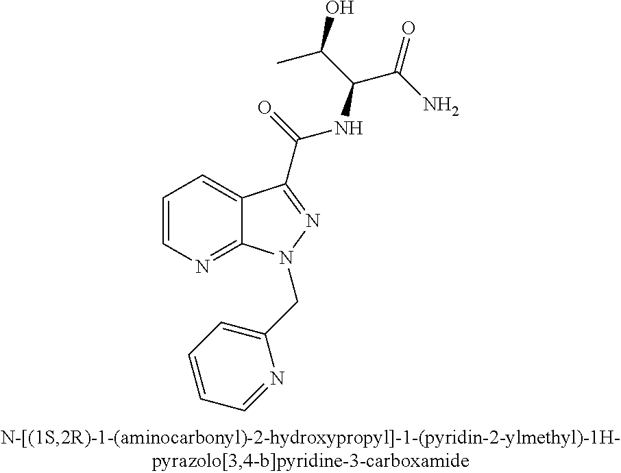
C1=CN=C2C(=C1)C(C(NC(C(O)C)C(=O)N)=O)=NN2CC1=CC=CC=N1
